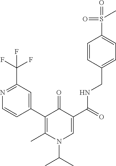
C1(C2=C(C)N(C(C)C)C=C(C(=O)NCC3=CC=C(S(=O)(=O)C)C=C3)C2=O)=CC(C(F)(F)F)=NC=C1
